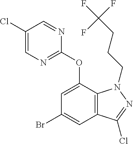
C1(Cl)=CN=C(OC2=CC(Br)=CC3=C2N(CCCC(F)(F)F)N=C3Cl)N=C1
